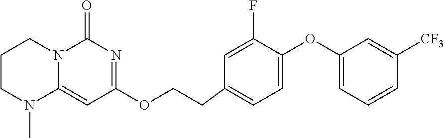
C1CN(C)C2=CC(OCCC3=CC=C(OC4=CC=CC([CF3])=C4)C(F)=C3)=NC(=O)N2C1
